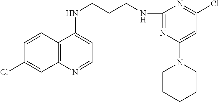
C1=CC2=C(C=C1Cl)N=CC=C2NCCCNC1=NC(N2CCCCC2)=CC(Cl)=N1
